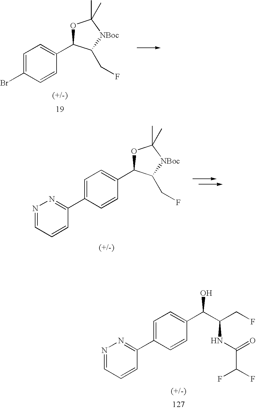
C1=C(Br)C=CC(C2OC(C)(C)[NBoc]C2CF)=C1.C1=C(C2=NN=CC=C2)C=CC(C2OC(C)(C)[NBoc]C2CF)=C1.C1=C(C2=NN=CC=C2)C=CC(C(O)C(CF)NC(=O)C(F)F)=C1
